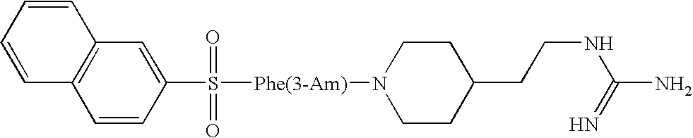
C12=C(C=C(S([Phe(3-Am)]N3CCC(CCNC(N)=N)CC3)(=O)=O)C=C1)C=CC=C2
